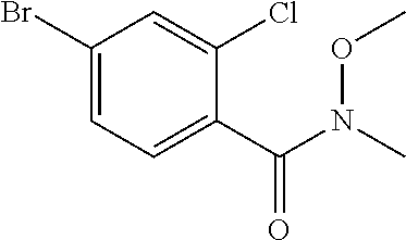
C1(Br)=CC=C(C(N(C)OC)=O)C(Cl)=C1
